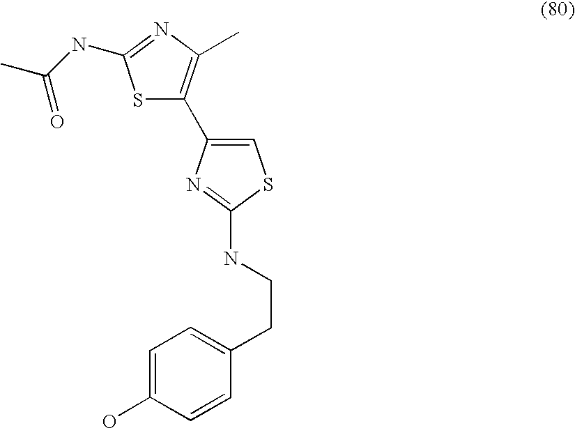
S1C(C2=CSC(NCCC3=CC=C(O)C=C3)=N2)=C(C)N=C1NC(C)=O
